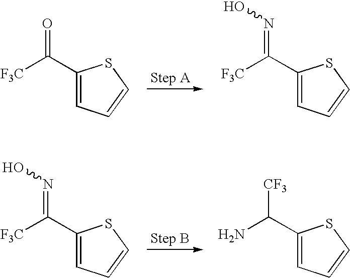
C1(C([F3C])=O)=CC=CS1.C1(C([F3C])=NO)=CC=CS1.C1(C([F3C])=NO)=CC=CS1.C1(C(N)[CF3])=CC=CS1
